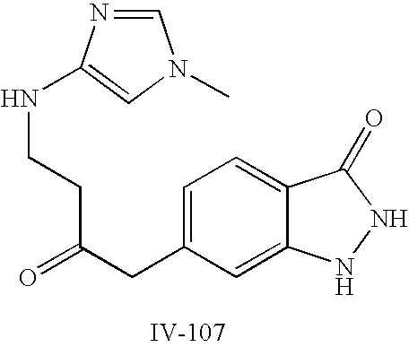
C1=C(CC(CCNC2=CN(C)C=N2)=O)C=C2C(=C1)C(=O)NN2
